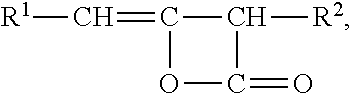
[R1]C=C1C([R2])C(=O)O1
